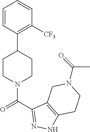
C1=CC(C2CCN(C(=O)C3=NNC4=C3CN(C(=O)C)CC4)CC2)=C([CF3])C=C1
